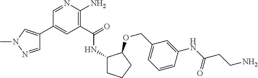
C1(C2=CN(C)N=C2)=CC(C(=O)NC2CCCC2OCC2=CC=CC(NC(CCN)=O)=C2)=C(N)N=C1
